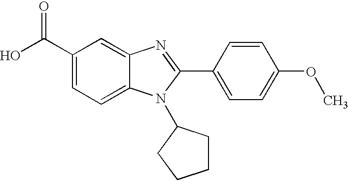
C1(C(O)=O)=CC=C2C(=C1)N=C(C1=CC=C(OC)C=C1)N2C1CCCC1
